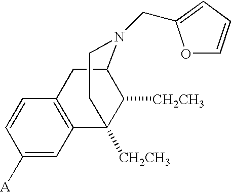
C1=C([A])C=CC2=C1C1([CH2CH3])C([CH2CH3])C(C2)N(CC2=CC=CO2)CC1
